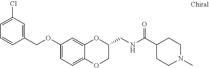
O(C1=CC=C2C(=C1)OC(CNC(C1CCN(C)CC1)=O)CO2)CC1=CC(Cl)=CC=C1
